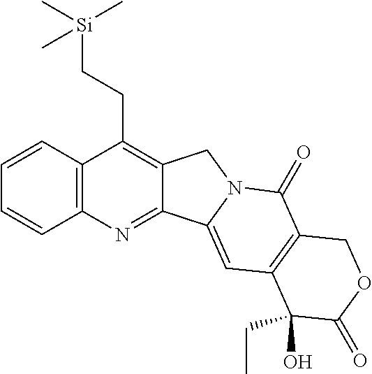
C12=C(C=CC=C1)C(CC[Si](C)(C)C)=C1C(=N2)C2=CC3=C(C(=O)N2C1)COC(=O)C3(O)CC
